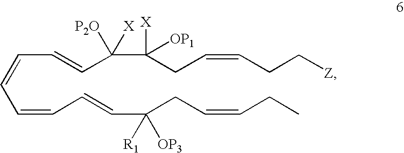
C(=CC=CC(CC=CCC)([R1])[OP3])C=CC=CC(C(CC=CCC[Z])([X])[OP1])([X])[P2O]
